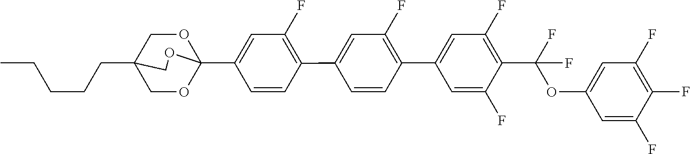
C(CCC12COC(C3=CC(F)=C(C4=CC(F)=C(C5=CC(F)=C(C(OC6=CC(F)=C(F)C(F)=C6)(F)F)C(F)=C5)C=C4)C=C3)(OC1)OC2)CC
